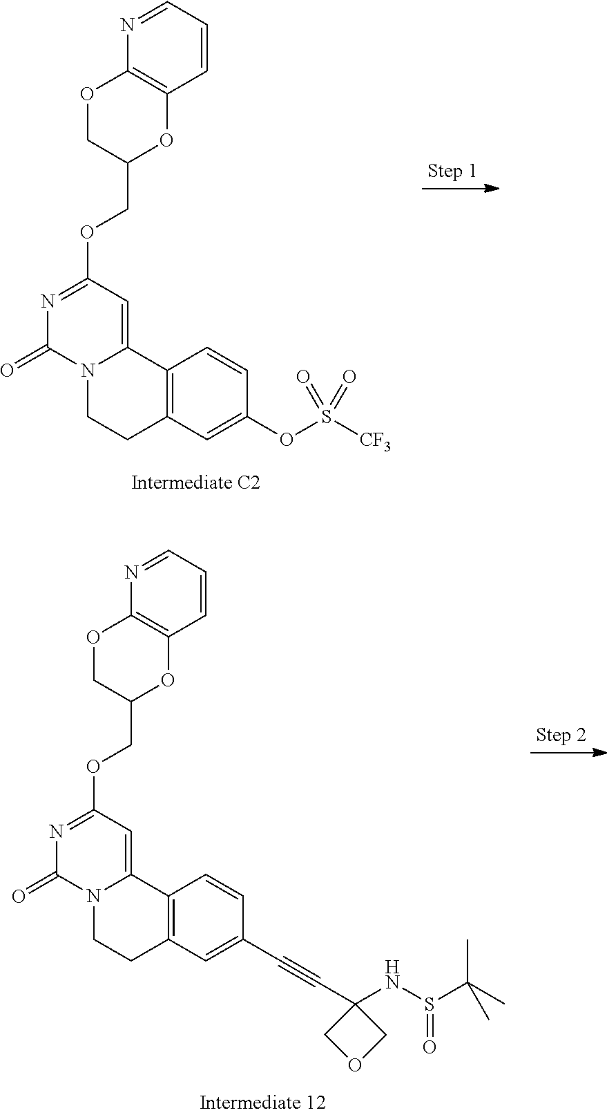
C1=CC=NC2=C1OC(COC1=NC(=O)N3C(=C1)C1=C(CC3)C=C(OS([CF3])(=O)=O)C=C1)CO2.C1=CC=NC2=C1OC(COC1=NC(=O)N3C(=C1)C1=C(CC3)C=C(C#CC3(NS(C(C)(C)C)=O)COC3)C=C1)CO2
